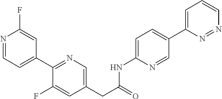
N1=CC=C(C2=NC=C(CC(=O)NC3=CC=C(C4=CC=CN=N4)C=N3)C=C2F)C=C1F
